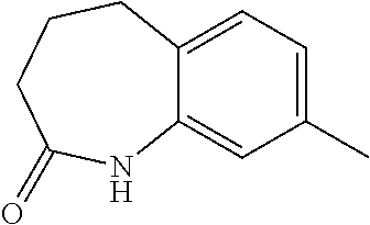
C12=CC(C)=CC=C1CCCC(=O)N2
